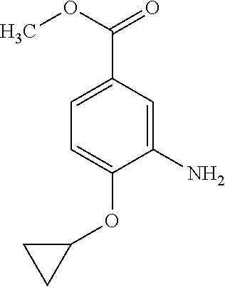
C1(N)=CC(C(OC)=O)=CC=C1OC1CC1
